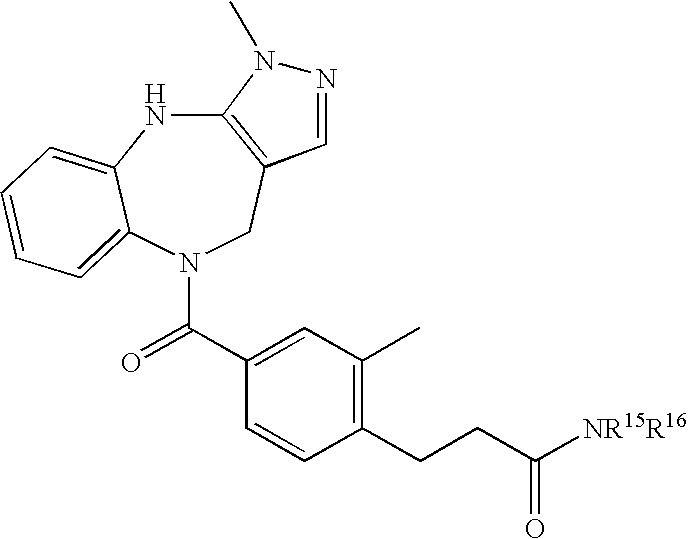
C12=C(CN(C(C3=CC(C)=C(CCC([NR15R16])=O)C=C3)=O)C3=CC=CC=C3N1)C=NN2C
